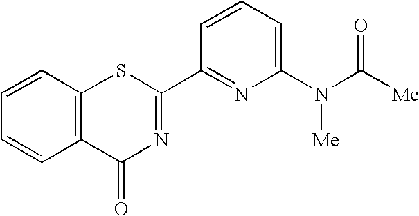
C1=CC2=C(C=C1)SC(C1=NC(N(C(=O)[Me])[Me])=CC=C1)=NC2=O
